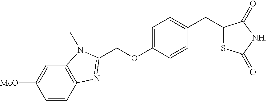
C1=C(OCC2=NC3=C(C=C([MeO])C=C3)N2C)C=CC(CC2SC(=O)[NH]C2=O)=C1
